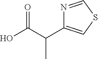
OC(C(C1=CSC=N1)C)=O
